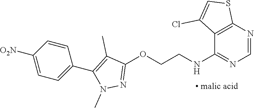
C1(NCCOC2=NN(C)C(C3=CC=C([O2N])C=C3)=C2C)=NC=NC2=C1C(Cl)=CS2.[ malic acid]
